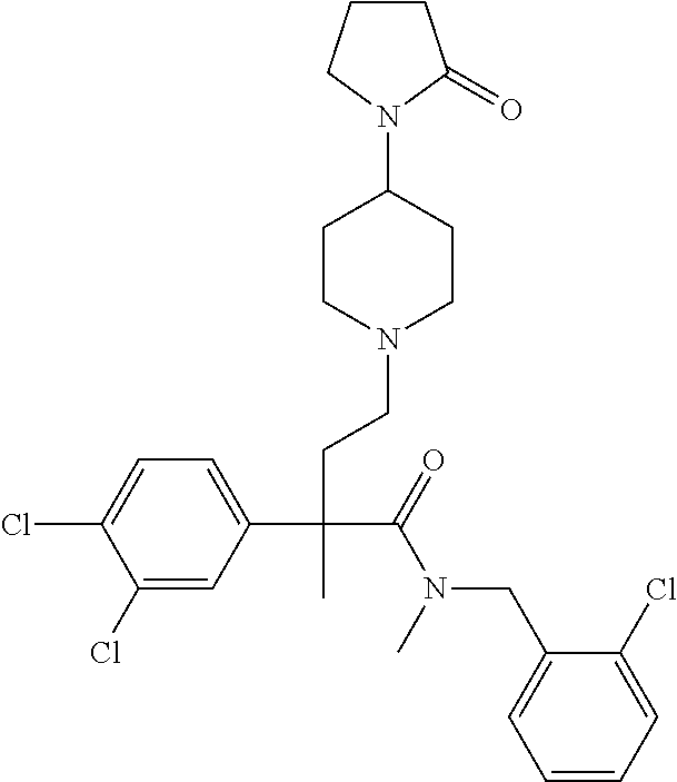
C1(Cl)=CC(C(CCN2CCC(N3CCCC3=O)CC2)(C(=O)N(CC2=CC=CC=C2Cl)C)C)=CC=C1Cl
